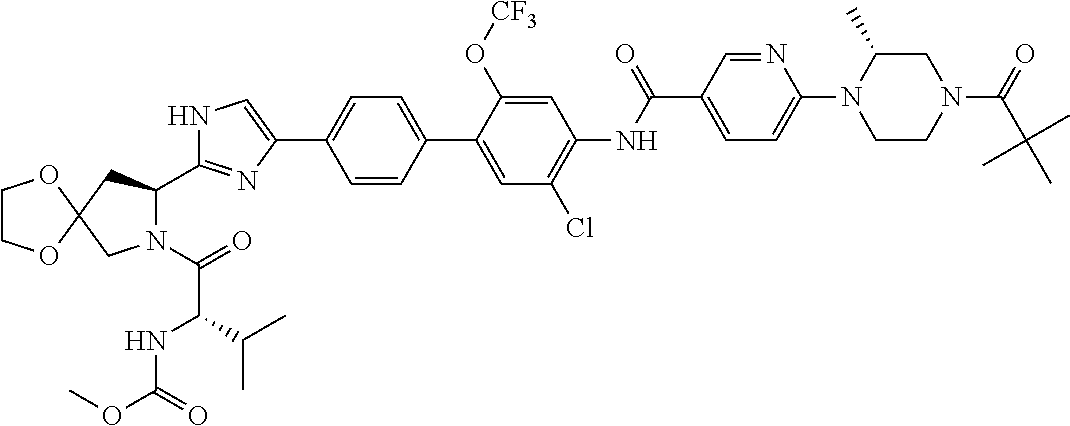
N1C=C(C2=CC=C(C3=CC(Cl)=C(NC(C4=CC=C(N5CCN(C(C(C)(C)C)=O)CC5C)N=C4)=O)C=C3O[CF3])C=C2)N=C1C1N(C(=O)C(NC(OC)=O)C(C)C)CC2(C1)OCCO2
